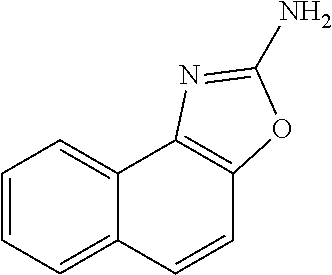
C12=CC=CC=C1C=CC1=C2N=C(N)O1
